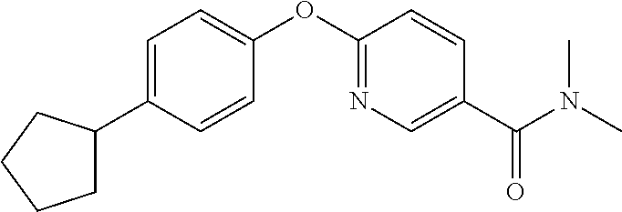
C1=C(C2CCCC2)C=CC(OC2=NC=C(C(N(C)C)=O)C=C2)=C1
